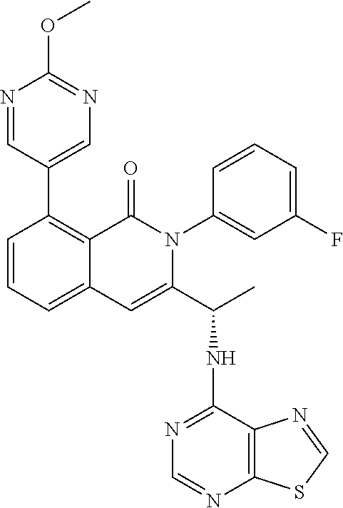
C1(C2=C3C(=CC=C2)C=C(C(C)NC2=NC=NC4=C2N=CS4)N(C2=CC(F)=CC=C2)C3=O)=CN=C(OC)N=C1
